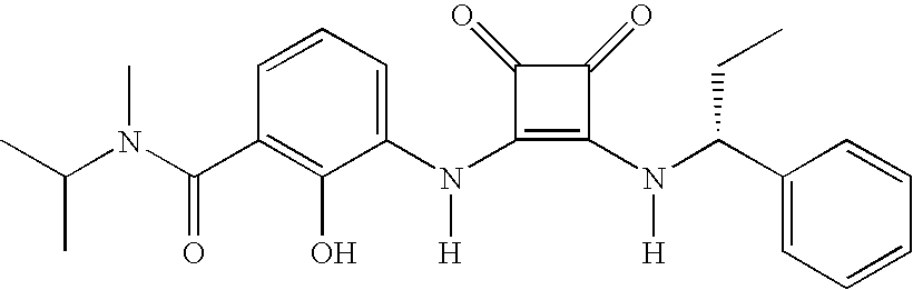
CC(N(C(C1=C(O)C(N(C2=C(N(C(C3=CC=CC=C3)CC)[H])C(=O)C2=O)[H])=CC=C1)=O)C)C
